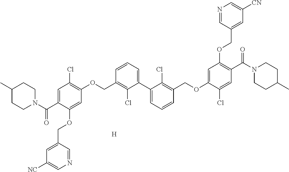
C1=C(C(N2CCC(C)CC2)=O)C(OCC2=CC([NC])=CN=C2)=CC(OCC2=C(Cl)C(C3=CC=CC(COC4=CC(OCC5=CC([CN])=CN=C5)=C(C(=O)N5CCC(C)CC5)C=C4Cl)=C3Cl)=CC=C2)=C1Cl.[H]
